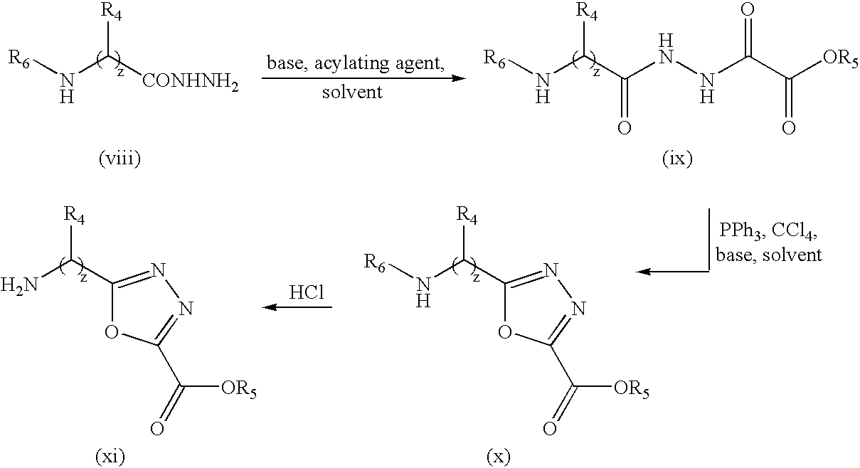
[R6]NC([CONHNH2])[R4].[R6]NC(C(NNC(C([OR5])=O)=O)=O)[R4].C1(C(N[R6])[R4])=NN=C(C(=O)[OR5])O1.Cl.C1(C(N)[R4])=NN=C(C(=O)[OR5])O1
